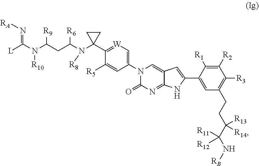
[L]C(N(C(CC(N([R8])C1(C2=[W]C=C(N3C(=O)N=C4C(=C3)C=C(C3=CC(CCC(C([R11])([R12])N[RB])([R13])[R14])=C([R3])C([R2])=C3[R1])N4)C=C2[R5])CC1)[R6])[R9])[R10])=N[RA]
